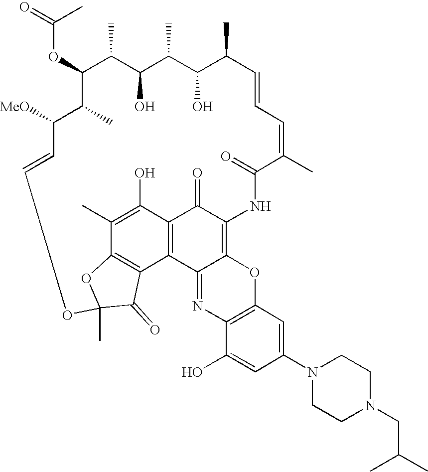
O(C1C(C)C(O)C(C)C(O)C(C)C=CC=C(C)C(=O)NC2=C3C(=NC4=C(O3)C=C(N3CCN(CC(C)C)CC3)C=C4O)C3=C(C2=O)C(O)=C(C)C2=C3C(=O)C(C)(O2)OC=CC([MeO])C1C)C(=O)C
